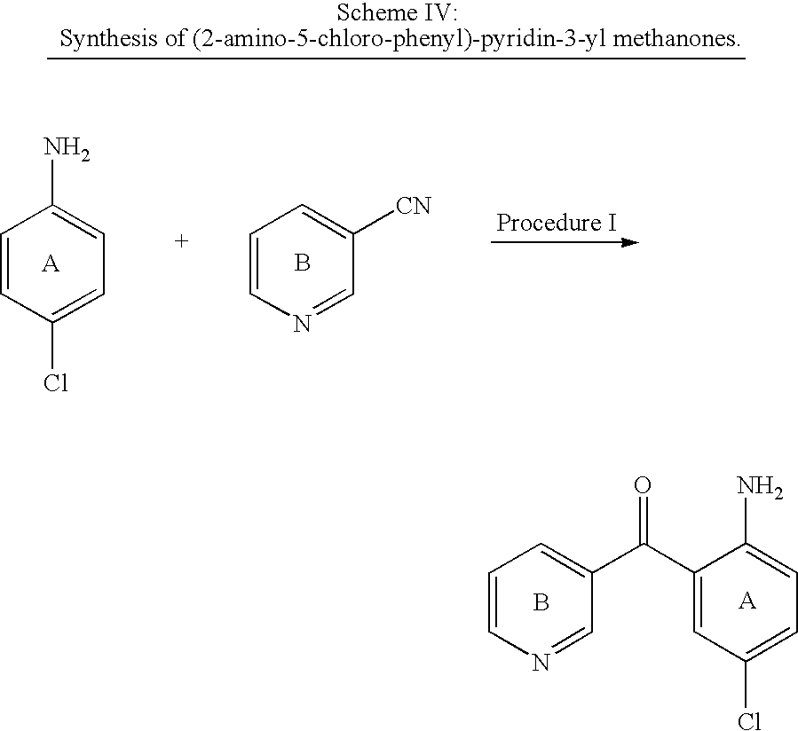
C1(C(C2=CC=CN=C2)=O)=CC(Cl)=CC=C1N.B.C1=CC(Cl)=CC=C1N.C1=CN=CC([CN])=C1.B
